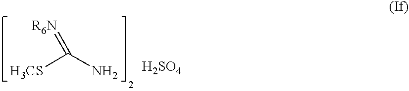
[H3CS]C(N)=[R6N].[H2SO4]
